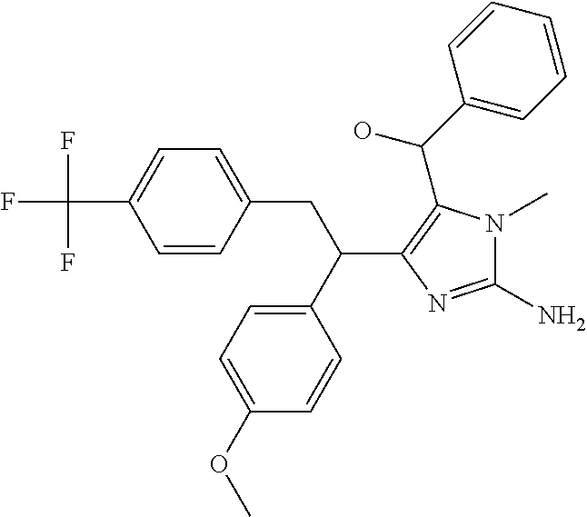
C1=CC(CC(C2=CC=C(OC)C=C2)C2=C(C(C3=CC=CC=C3)O)N(C)C(N)=N2)=CC=C1C(F)(F)F
